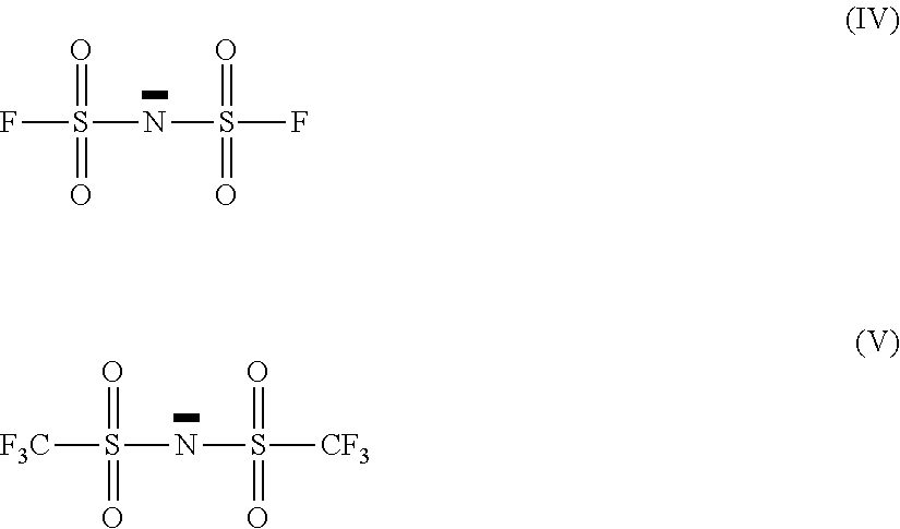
FS(NS(F)(=O)=O)(=O)=O.[F3C]S(NS([CF3])(=O)=O)(=O)=O
